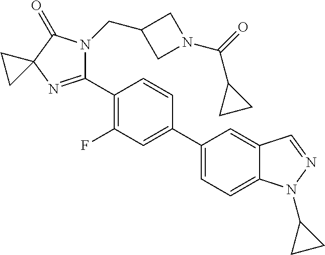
C1(C2=C(F)C=C(C3=CC=C4C(=C3)C=NN4C3CC3)C=C2)=NC2(C(=O)N1CC1CN(C(=O)C3CC3)C1)CC2
